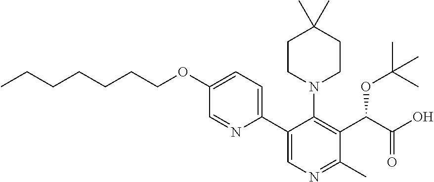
C1CN(C2=C(C(C(O)=O)OC(C)(C)C)C(C)=NC=C2C2=CC=C(OCCCCCCC)C=N2)CCC1(C)C
